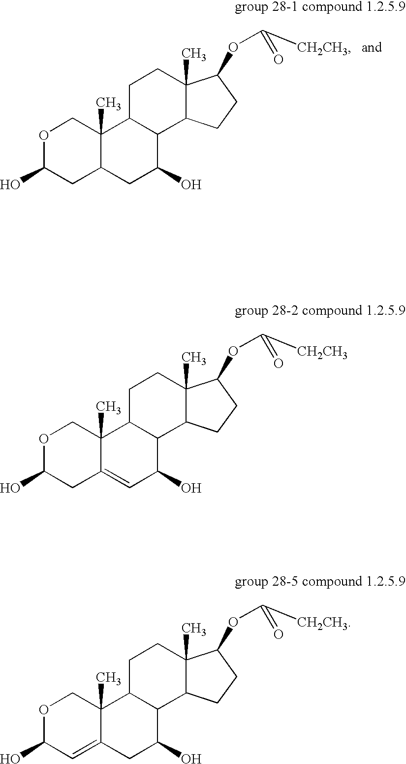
O1C(O)CC2C(C)(C1)C1C(C(O)C2)C2C(C)(CC1)C(OC(=O)[CH2CH3])CC2.O1C(O)CC2=CC(O)C3C(C2(C)C1)CCC1(C)C3CCC1OC(=O)[CH2CH3].O1C(O)C=C2C(C)(C1)C1C(C(O)C2)C2C(C)(CC1)C(OC(=O)[CH2CH3])CC2
